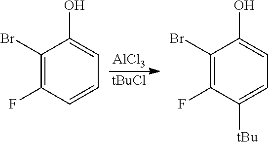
C1(Br)=C(F)C=CC=C1O.C1(Br)=C(F)C([tBu])=CC=C1O.[AlCl3].[tBuCl]
